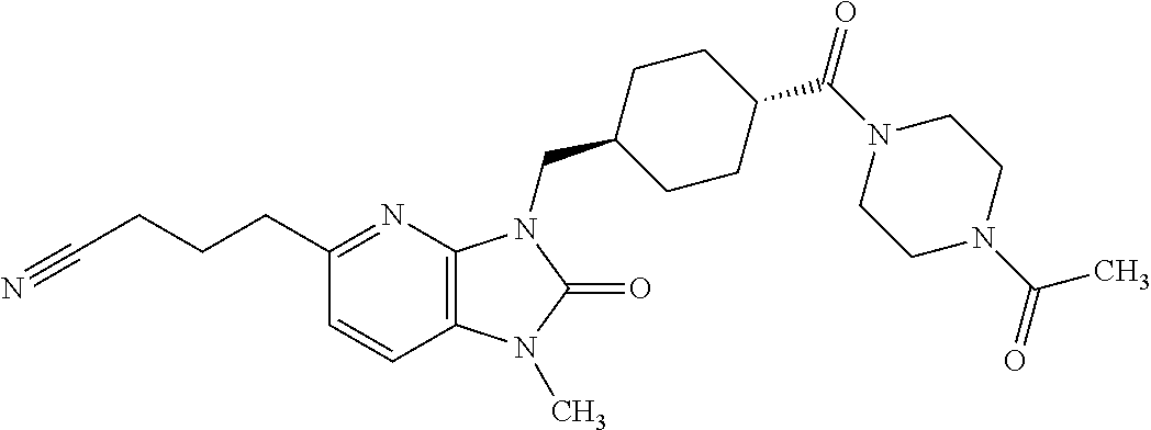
C1(CCCC#N)=NC2=C(C=C1)N(C)C(=O)N2CC1CCC(C(N2CCN(C(=O)C)CC2)=O)CC1
